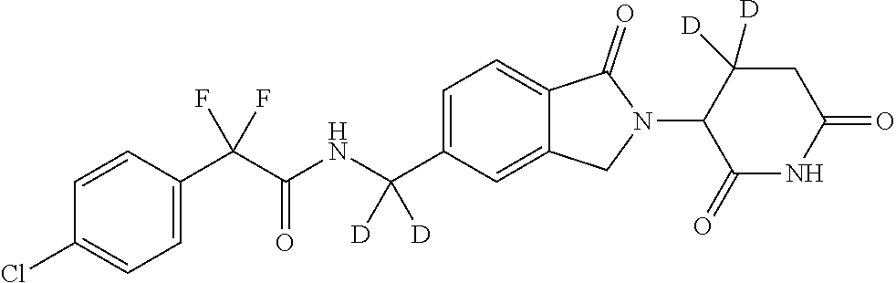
C1=CC(C(C(NC(C2=CC=C3C(=C2)CN(C2C(=O)NC(=O)CC2([D])[D])C3=O)([D])[D])=O)(F)F)=CC=C1Cl
